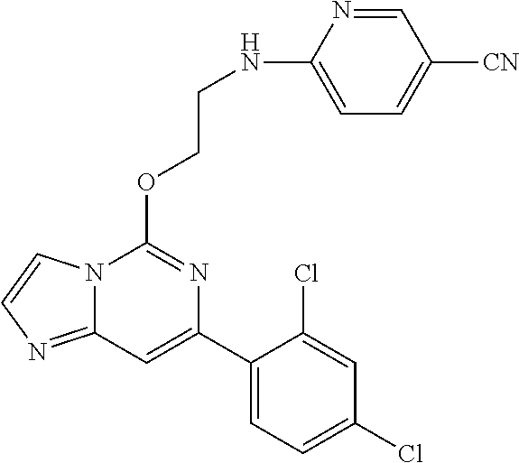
N12C(=NC=C1)C=C(C1=CC=C(Cl)C=C1Cl)N=C2OCCNC1=CC=C([CN])C=N1
